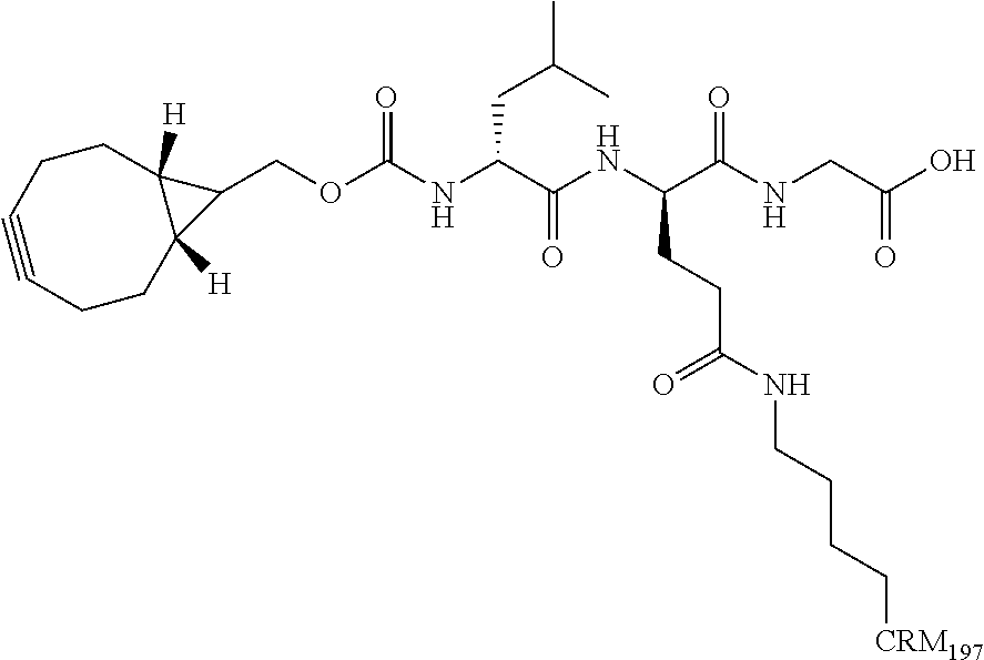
C1CC2([H])C([H])(CCC#C1)C2COC(NC(C(NC(C(NCC(O)=O)=O)CCC(NCCCC[CRM197])=O)=O)CC(C)C)=O
